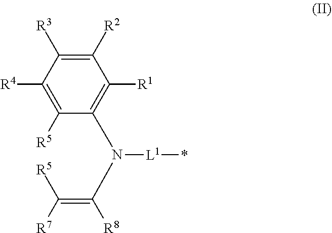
C1([R2])=C([R3])C([R4])=C([R5])C(N(C([R8])=C([R7])[R5])[L1]*)=C1[R1]
